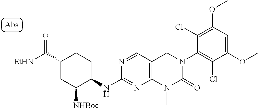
[NHBoc]C1CC(C([EtHN])=O)CCC1NC1=NC2=C(C=N1)CN(C1=C(Cl)C(OC)=CC(OC)=C1Cl)C(=O)N2C
